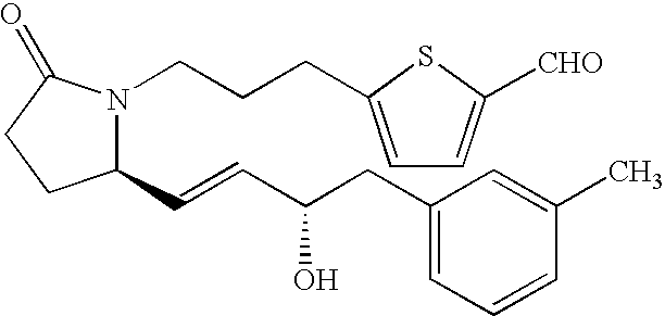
C1(C=CC(CC2=CC=CC(C)=C2)O)N(CCCC2=CC=C([CHO])S2)C(=O)CC1
